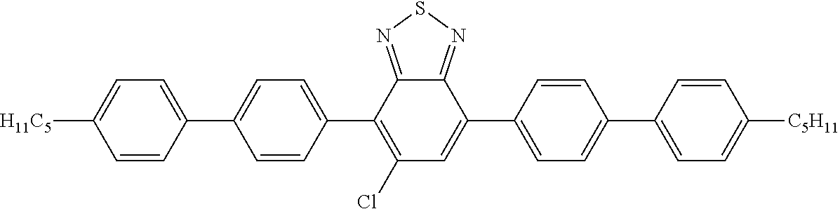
C12=NSN=C1C(C1=CC=C(C3=CC=C([C5H11])C=C3)C=C1)=CC(Cl)=C2C1=CC=C(C2=CC=C([H11C5])C=C2)C=C1
